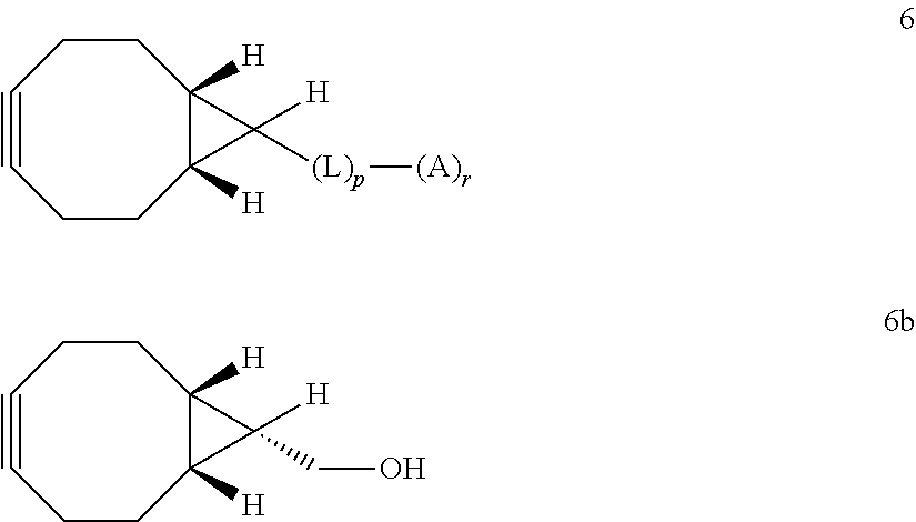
C1CC2([H])C([H])(CCC#C1)C2([H])[(L)p][(A)r].C1CC2([H])C([H])(CCC#C1)C2([H])CO
